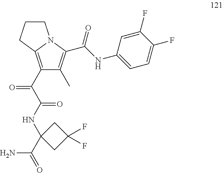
C1(C(C(NC2(C(=O)N)CC(F)(F)C2)=O)=O)=C2N(C(C(NC3=CC=C(F)C(F)=C3)=O)=C1C)CCC2
